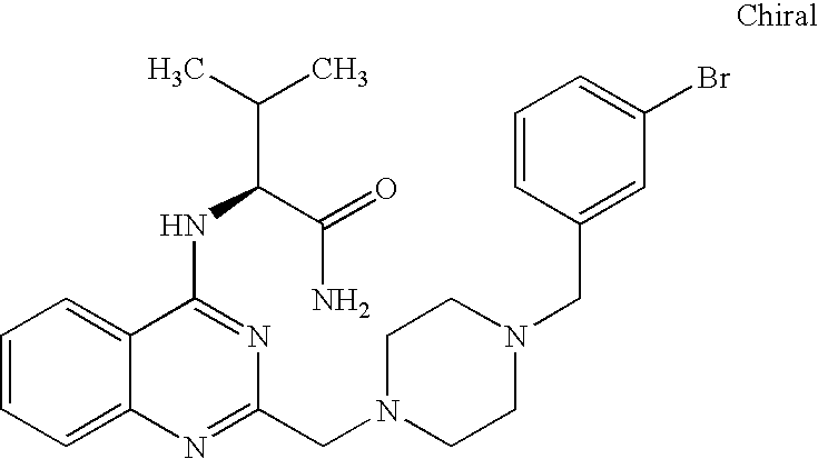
C1=CC=C2C(=C1)C(NC(C(C)C)C(=O)N)=NC(CN1CCN(CC3=CC(Br)=CC=C3)CC1)=N2
